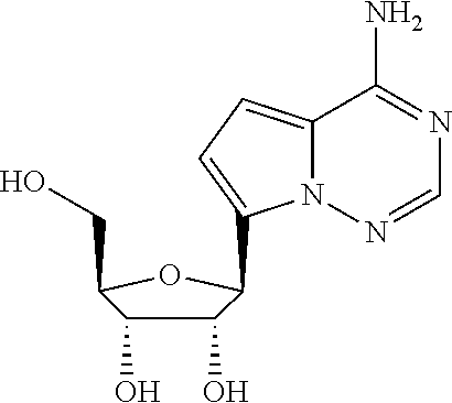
C12=CC=C(C3C(O)C(O)C(CO)O3)N1N=CN=C2N
